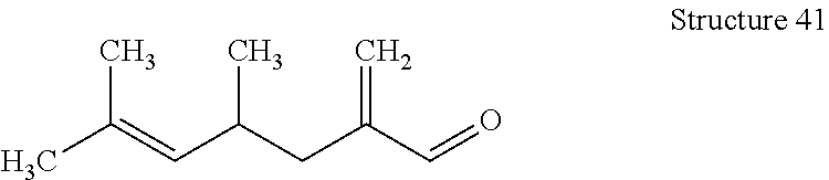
CC(=CC(CC(C=O)=C)C)C
